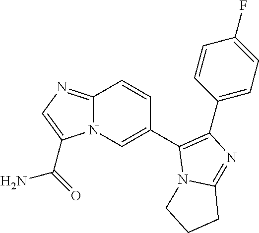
C1(C2=CN3C(=NC=C3C(=O)N)C=C2)=C(C2=CC=C(F)C=C2)N=C2N1CCC2
